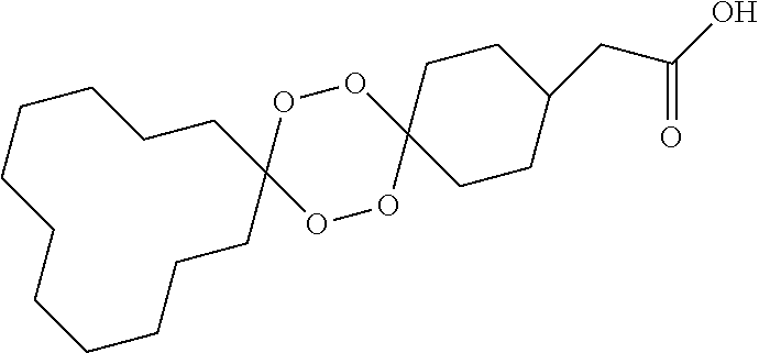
O1OC2(OOC13CCCCCCCCCCC3)CCC(CC(O)=O)CC2
